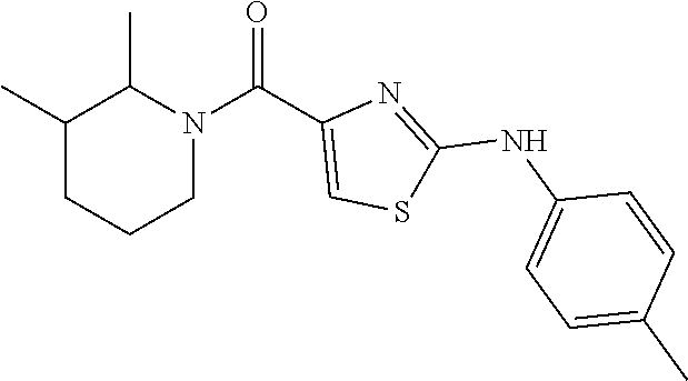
C1(C)CCCN(C(C2=CSC(NC3=CC=C(C)C=C3)=N2)=O)C1C
